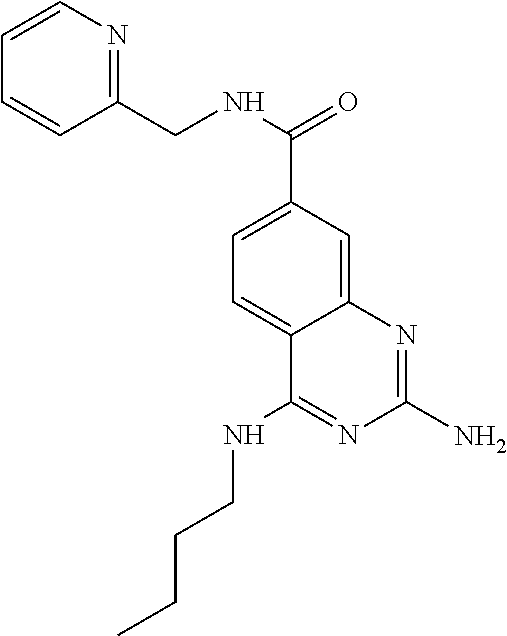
N(C(C1=CC=C2C(=C1)N=C(N)N=C2NCCCC)=O)CC1=NC=CC=C1
